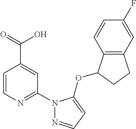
C1=CN=C(N2N=CC=C2OC2C3=C(CC2)C=C(F)C=C3)C=C1C(=O)O
